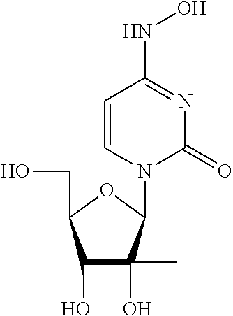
C1(O)C(O)(C)C(N2C(=O)N=C(NO)C=C2)OC1CO
